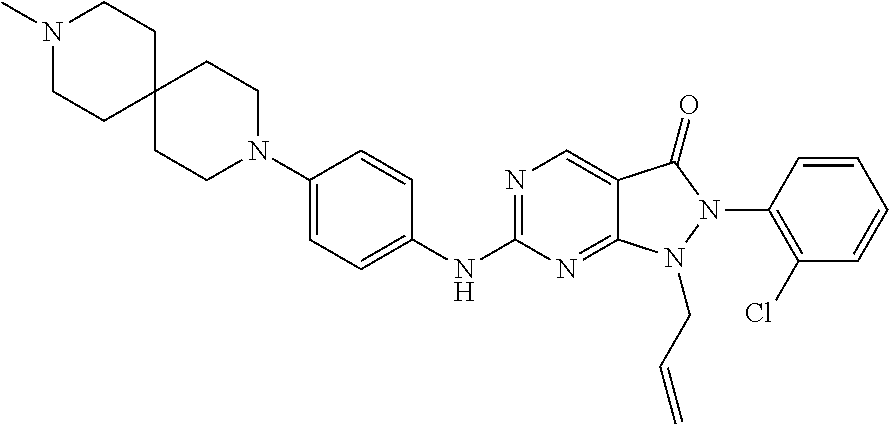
C1(N2CCC3(CC2)CCN(C)CC3)=CC=C(NC2=NC=C3C(=N2)N(CC=C)N(C2=C(Cl)C=CC=C2)C3=O)C=C1
